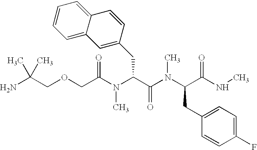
NC(COCC(N(C(C(N(C(C(NC)=O)CC1=CC=C(F)C=C1)C)=O)CC1=CC2=CC=CC=C2C=C1)C)=O)(C)C
